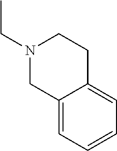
N1(CC)CC2=CC=CC=C2CC1
